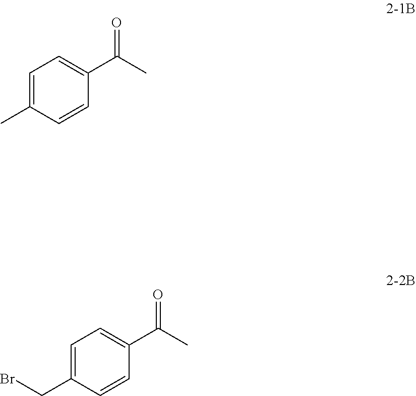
C1=C(C)C=CC(C(C)=O)=C1.C1=C(CBr)C=CC(C(C)=O)=C1
